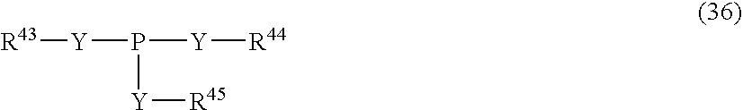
[R43][Y]P([Y][R44])[Y][R45]
